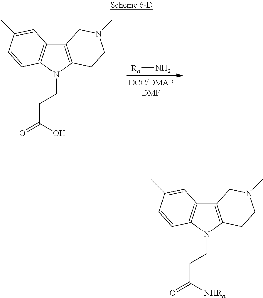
C12=C(N(CCC(O)=O)C3=C1C=C(C)C=C3)CCN(C)C2.[Ra]N.C12=C(N(CCC([NHRa])=O)C3=C1C=C(C)C=C3)CCN(C)C2
